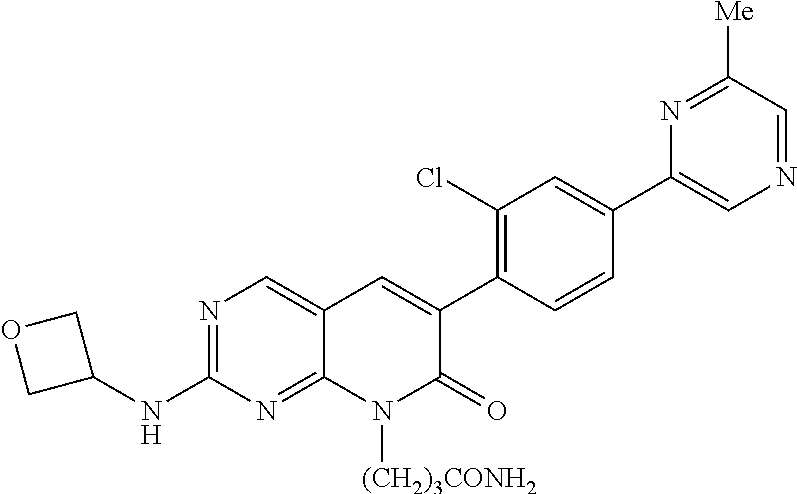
N1=C(NC2COC2)N=C2C(=C1)C=C(C1=C(Cl)C=C(C3=CN=CC([Me])=N3)C=C1)C(=O)N2[(CH2)3CONH2]
